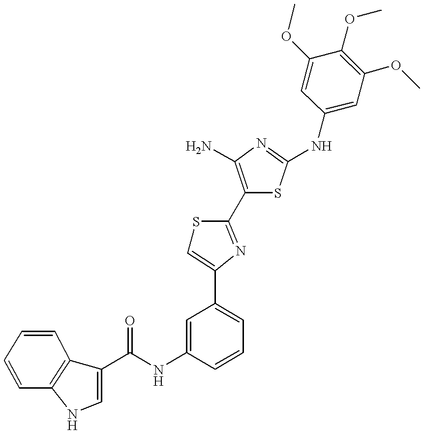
C(NC1=CC(C2=CSC(C3=C(N)N=C(NC4=CC(OC)=C(OC)C(OC)=C4)S3)=N2)=CC=C1)(=O)C1=CNC2=C1C=CC=C2
